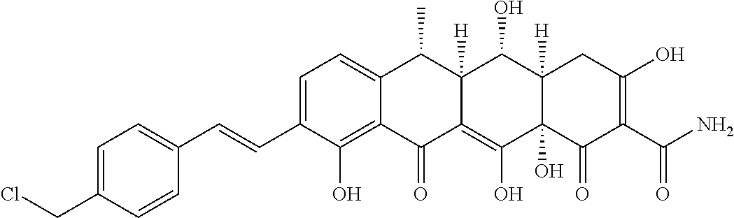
C1=C(C=CC2=CC=C(CCl)C=C2)C(O)=C2C(=C1)C(C)C1([H])C(=C(O)C3(O)C([H])(C1O)CC(O)=C(C(N)=O)C3=O)C2=O
